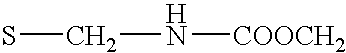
C(N[COOCH2])S
